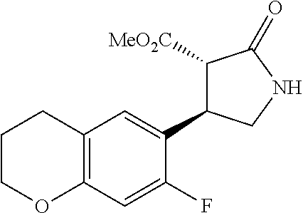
C12=C(C=C(C3C([MeO2C])C(=O)NC3)C(F)=C1)CCCO2
